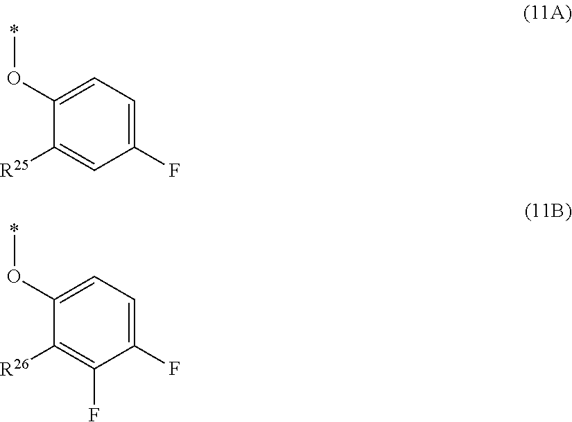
C1(O*)=CC=C(F)C=C1[R25].C1(O*)=CC=C(F)C(F)=C1[R26]
